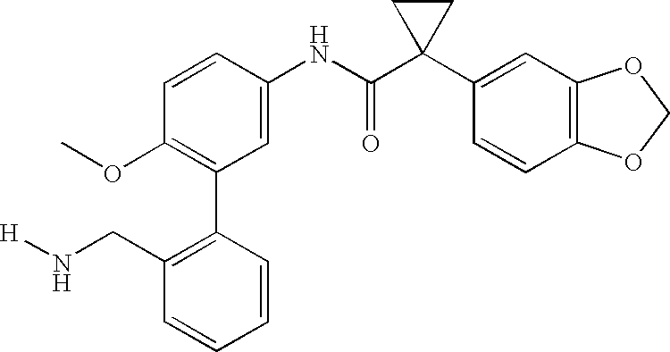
C1(NC(C2(C3=CC4=C(C=C3)OCO4)CC2)=O)=CC(C2=C(CN[H])C=CC=C2)=C(OC)C=C1
